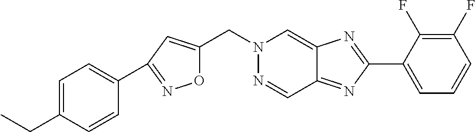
O1C(CN2N=CC3=NC(C4=CC=CC(F)=C4F)=NC3=C2)=CC(C2=CC=C(CC)C=C2)=N1
